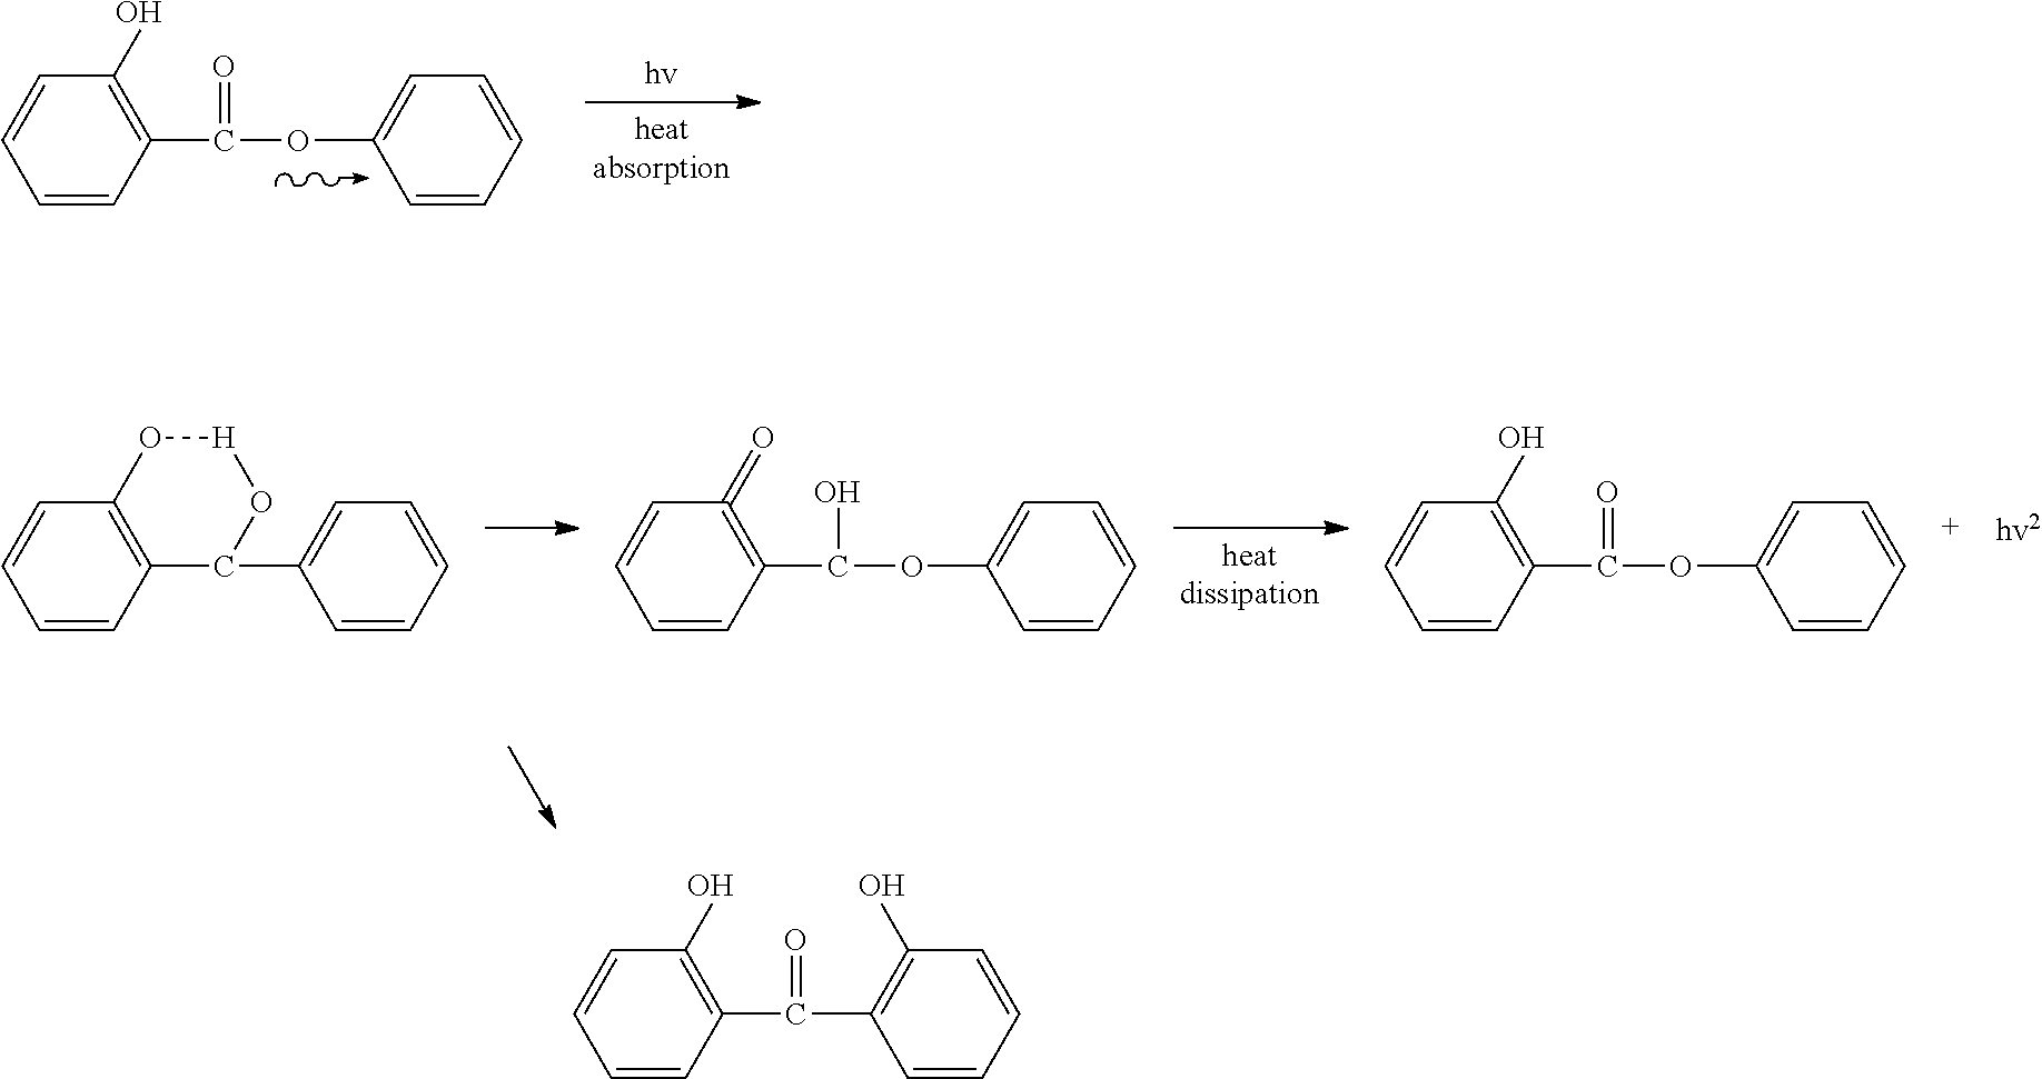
C12=C(C=CC=C1)C(C1=CC=CC=C1)O[H]O2.C1(=O)=C(C(O)OC2=CC=CC=C2)C=CC=C1.C1(O)=C(C(=O)OC2=CC=CC=C2)C=CC=C1.C1(O)=C(C(C2=C(O)C=CC=C2)=O)C=CC=C1.C1(O)=C(C(=O)OC2=CC=CC=C2)C=CC=C1
